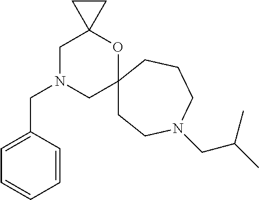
C1N(CC2=CC=CC=C2)CC2(OC13CC3)CCN(CC(C)C)CCC2
